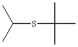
C(SC(C)(C)C)(C)C
